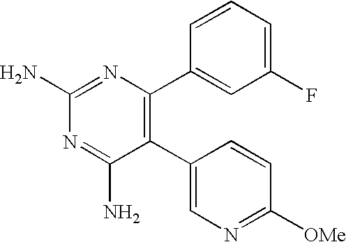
C1(N)=NC(C2=CC(F)=CC=C2)=C(C2=CN=C([OMe])C=C2)C(N)=N1
